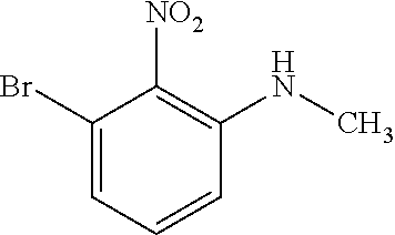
C1(Br)=CC=CC(NC)=C1[NO2]
